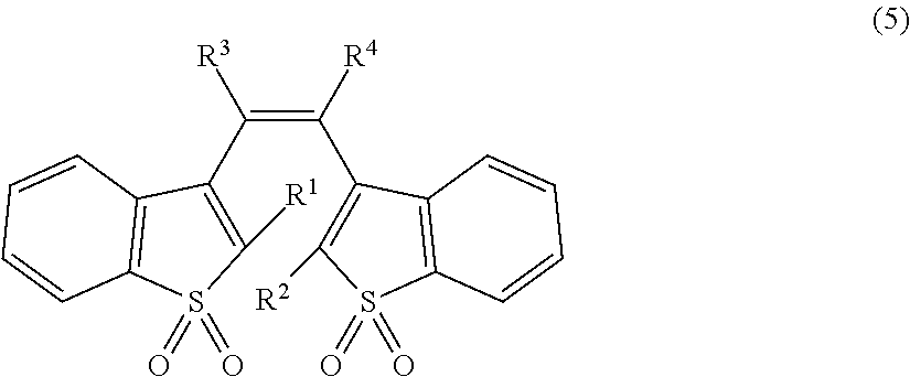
C1(C(=C(C2=C([R1])S(=O)(=O)C3=C2C=CC=C3)[R3])[R4])=C([R2])S(=O)(=O)C2=C1C=CC=C2
